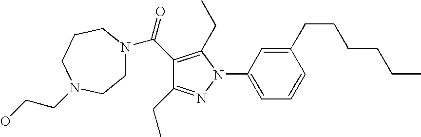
C1(N2C(CC)=C(C(=O)N3CCN(CCO)CCC3)C(CC)=N2)=CC=CC(CCCCCC)=C1
